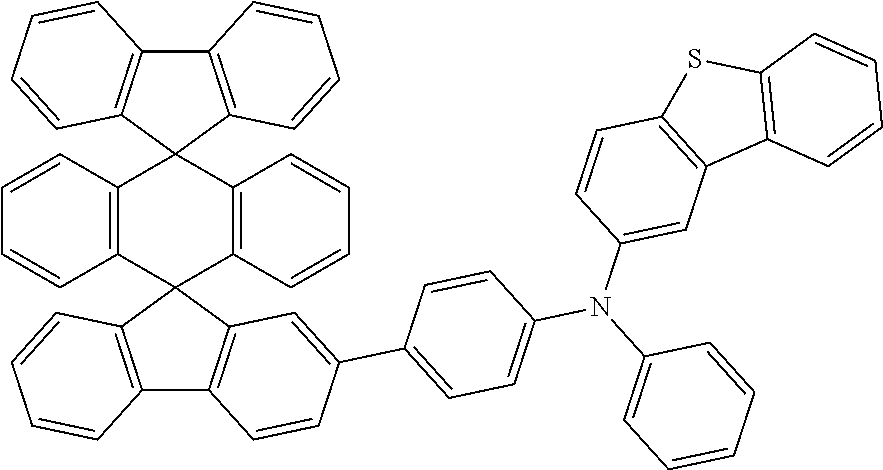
C12=C(C=CC=C1)C1(C3=C2C=CC=C3)C2=C(C=CC=C2)C2(C3=C(C4=C2C=C(C2=CC=C(N(C5=CC=CC=C5)C5=CC6=C(C=C5)SC5=C6C=CC=C5)C=C2)C=C4)C=CC=C3)C2=C1C=CC=C2
